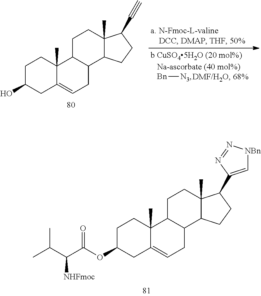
C1C(OC(C(C(C)C)[NHFmoc])=O)CC2=CCC3C(C2(C)C1)CCC1(C)C3CCC1C1=C[NBn]N=N1.C1C(O)CC2=CCC3C(C2(C)C1)CCC1(C)C3CCC1C#C.[Bn][N3]
